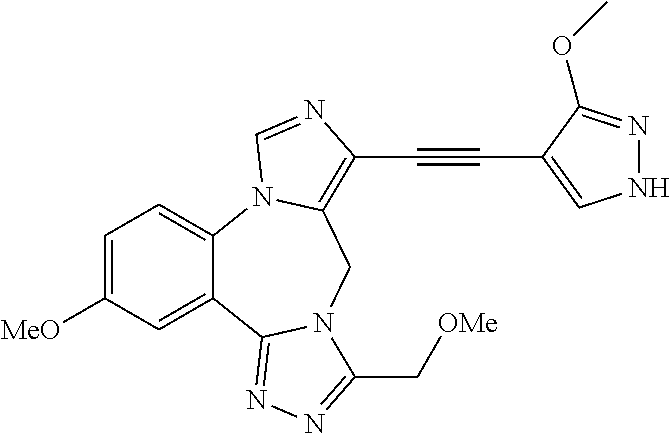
C1=C([MeO])C=C2C(=C1)N1C(=C(C#CC3=CNN=C3OC)N=C1)CN1C2=NN=C1C[OMe]
